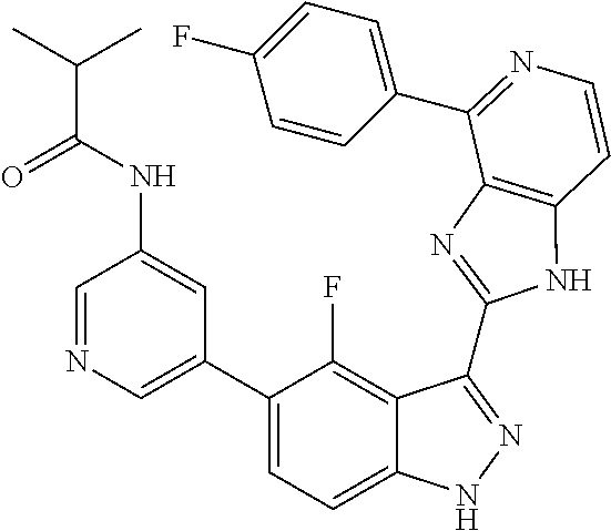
C1=C(C2=CC=C3C(=C2F)C(C2=NC4=C(N2)C=CN=C4C2=CC=C(F)C=C2)=NN3)C=C(NC(C(C)C)=O)C=N1
